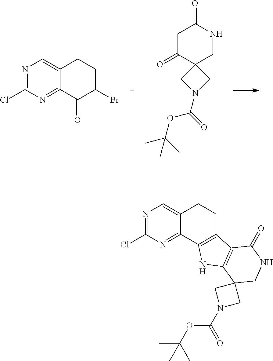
C12=CN=C(Cl)N=C1C(=O)C(Br)CC2.C1C(=O)C2(CNC1=O)CN(C(=O)OC(C)(C)C)C2.C12=CN=C(Cl)N=C1C1=C(CC2)C2=C(N1)C1(CNC2=O)CN(C(OC(C)(C)C)=O)C1
